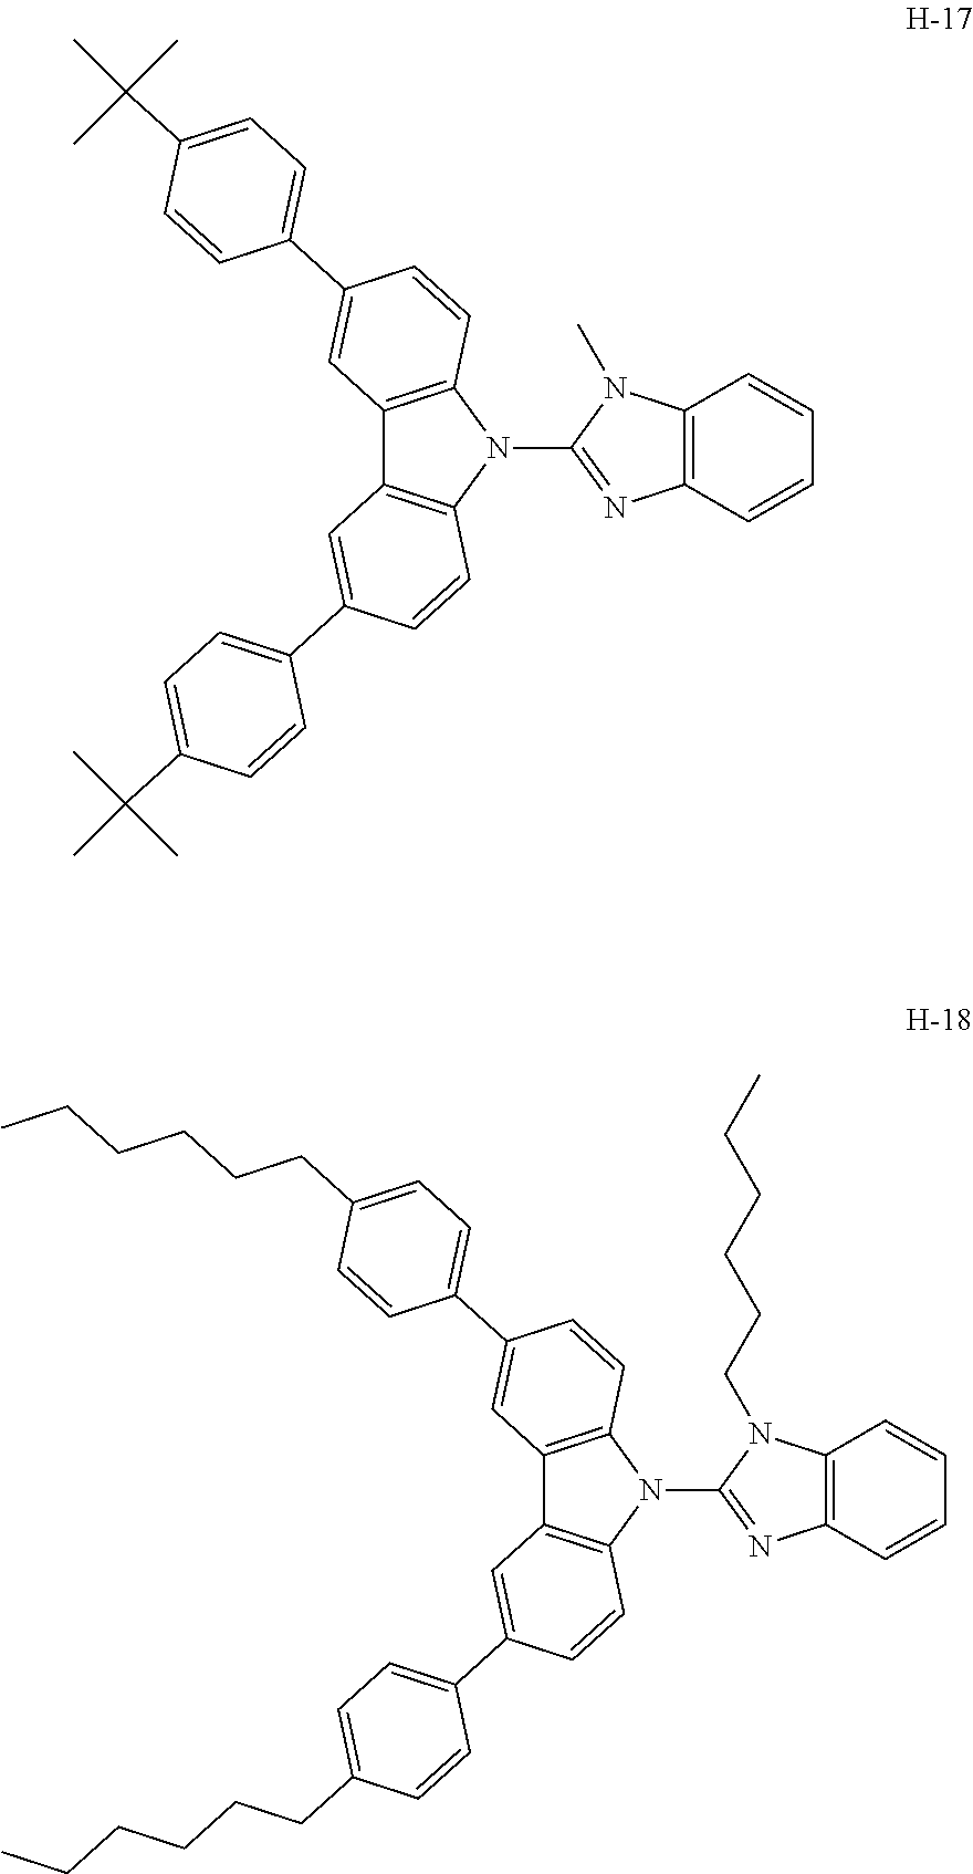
C12=C(N(C3=NC4=C(N3C)C=CC=C4)C3=C1C=C(C1=CC=C(C(C)(C)C)C=C1)C=C3)C=CC(C1=CC=C(C(C)(C)C)C=C1)=C2.C12=C(N(C3=NC4=C(N3CCCCCC)C=CC=C4)C3=C1C=C(C1=CC=C(CCCCCC)C=C1)C=C3)C=CC(C1=CC=C(CCCCCC)C=C1)=C2
